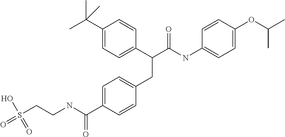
C1(C(C)(C)C)=CC=C(C(C(NC2=CC=C(OC(C)C)C=C2)=O)CC2=CC=C(C(NCCS(=O)(O)=O)=O)C=C2)C=C1
